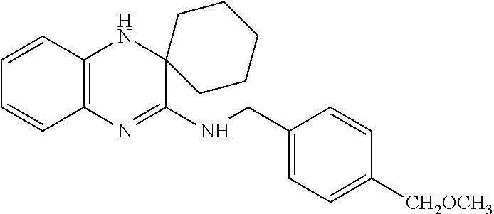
C1=CC2=C(C=C1)N=C(NCC1=CC=C([CH2OCH3])C=C1)C1(N2)CCCCC1
